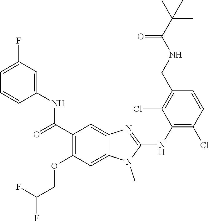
C1=C(F)C=C(NC(C2=C(OCC(F)F)C=C3C(=C2)N=C(NC2=C(Cl)C=CC(CNC(C(C)(C)C)=O)=C2Cl)N3C)=O)C=C1
